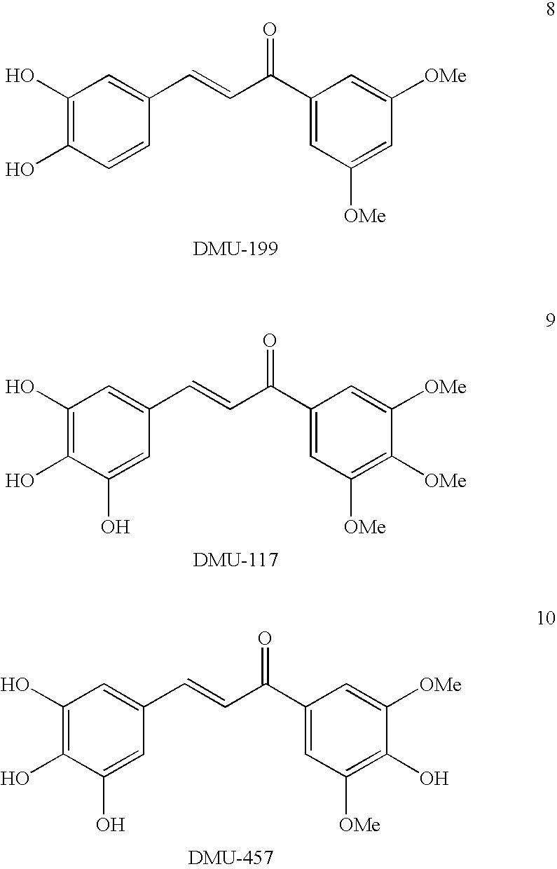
C1(O)=C(O)C=CC(C=CC(C2=CC([OMe])=CC([OMe])=C2)=O)=C1.C1(O)=C(O)C(O)=CC(C=CC(C2=CC([OMe])=C([OMe])C([OMe])=C2)=O)=C1.C1(O)=C(O)C(O)=CC(C=CC(C2=CC([OMe])=C(O)C([OMe])=C2)=O)=C1
